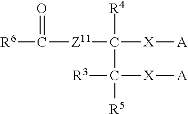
[Z11](C([R4])([X][A])C([R5])([R3])[X][A])C([R6])=O
